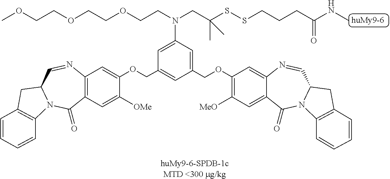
C12=C(C=C([OMe])C(OCC3=CC(COC4=C([MeO])C=C5C(=C4)N=CC4N(C5=O)C5=C(C4)C=CC=C5)=CC(N(CCOCCOCCOC)CC(SSCCCC(NC)=O)(C)C)=C3)=C1)C(=O)N1C(C=N2)CC2=C1C=CC=C2
